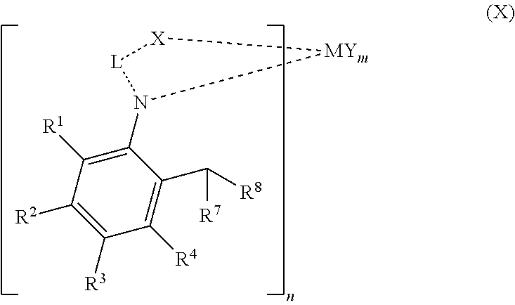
C1(N2[L][X][MYm]2)=C([R1])C([R2])=C([R3])C([R4])=C1C([R8])[R7]
